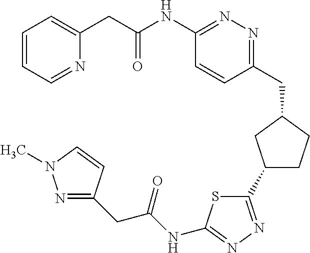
C1=CC=NC(CC(NC2=NN=C(CC3CC(C4=NN=C(NC(CC5=NN(C)C=C5)=O)S4)CC3)C=C2)=O)=C1
